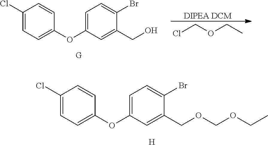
[DIPEA DCM].ClCOCC.C1(OC2=CC=C(Br)C(CO)=C2)=CC=C(Cl)C=C1.[G].C1(OC2=CC=C(Br)C(COCOCC)=C2)=CC=C(Cl)C=C1.[H]
